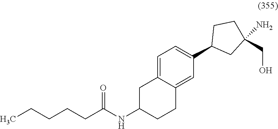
C1C(NC(CCCCC)=O)CCC2=CC(C3CC(N)(CO)CC3)=CC=C12
